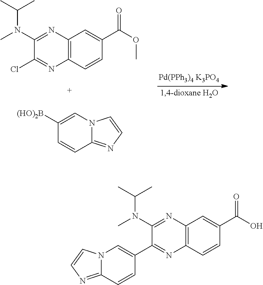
C12=C(C=CC(C(OC)=O)=C1)N=C(Cl)C(N(C)C(C)C)=N2.C12=NC=CN1C=C([(HO)2B])C=C2.C12=C(C=CC(C(O)=O)=C1)N=C(C1=CN3C(=NC=C3)C=C1)C(N(C)C(C)C)=N2
